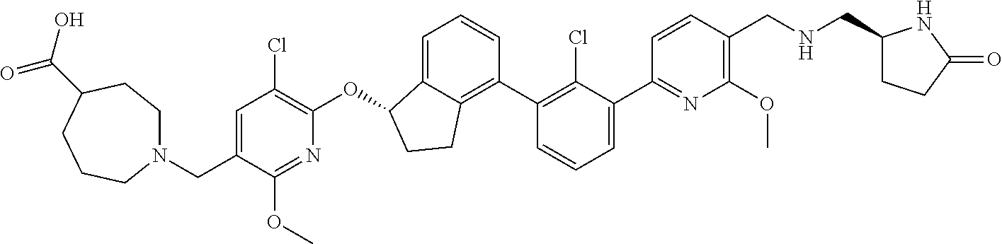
O(C1C2=CC=CC(C3=C(Cl)C(C4=NC(OC)=C(CNCC5CCC(=O)N5)C=C4)=CC=C3)=C2CC1)C1=C(Cl)C=C(CN2CCC(C(O)=O)CCC2)C(OC)=N1
